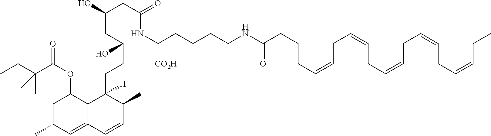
C(C)C(C(OC1CC(C)C=C2C1C([H])(CCC(CC(O)CC(=O)NC(CCCCNC(CCCC=CCC=CCC=CCC=CCC=CCC)=O)[CO2H])O)C(C)C=C2)=O)(C)C
